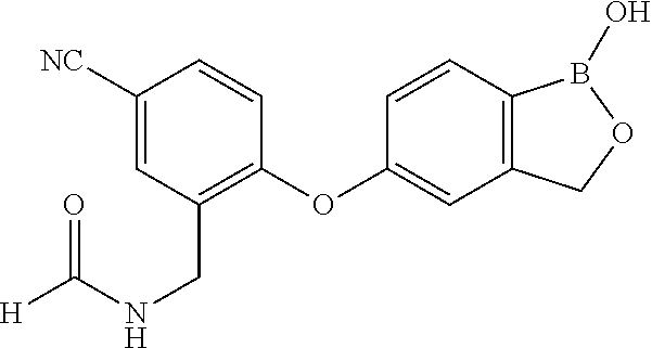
C1([NC])=CC(CNC([H])=O)=C(OC2=CC3=C(C=C2)B(O)OC3)C=C1
